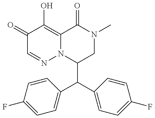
C1(C(C2=CC=C(F)C=C2)C2=CC=C(F)C=C2)CN(C)C(=O)C2=C(O)C(=O)C=NN12
